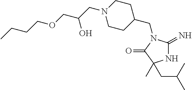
N1C(=N)N(CC2CCN(CC(COCCCC)O)CC2)C(=O)C1(C)CC(C)C
